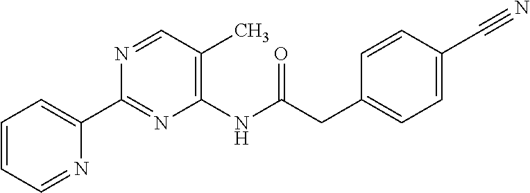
C1=CC=NC(C2=NC(NC(CC3=CC=C(C#N)C=C3)=O)=C(C)C=N2)=C1
